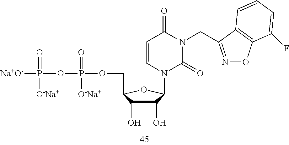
C1=CN(C2C(O)C(O)C(COP(OP([Na+O-])(=O)[O-Na+])(=O)[O-Na+])O2)C(=O)N(CC2=NOC3=C2C=CC=C3F)C1=O
